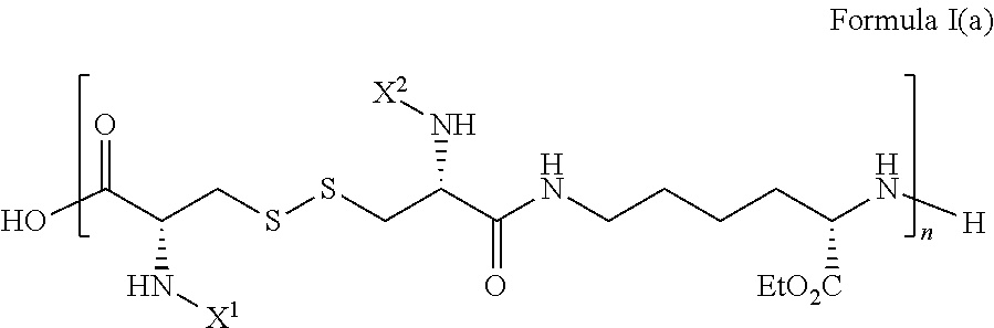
OC(C(CSSCC(C(NCCCCC(N[H])[EtO2C])=O)N[X2])N[X1])=O
